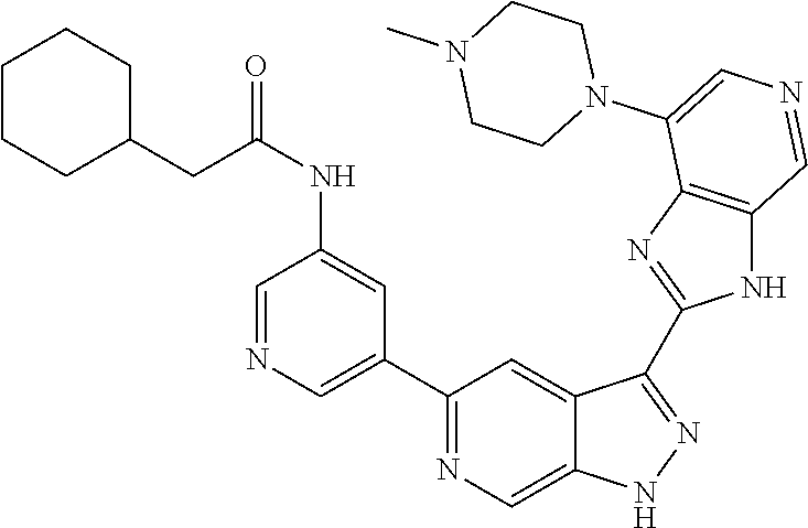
C1(C2=CN=CC(NC(CC3CCCCC3)=O)=C2)=NC=C2C(=C1)C(C1=NC3=C(N1)C=NC=C3N1CCN(C)CC1)=NN2
